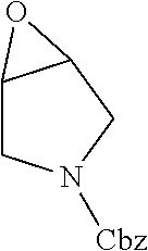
C12CN([Cbz])CC1O2
